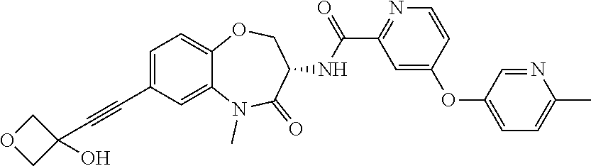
C1=C(C#CC2(O)COC2)C=C2C(=C1)OCC(NC(C1=NC=CC(OC3=CC=C(C)N=C3)=C1)=O)C(=O)N2C
